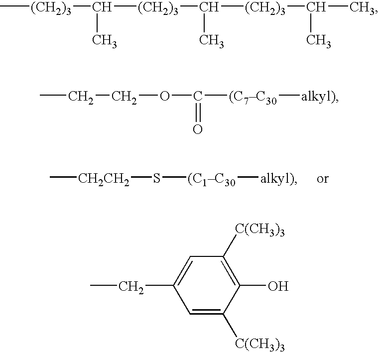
C[CH2CH2]S[(C1C30][alkyl)].C[(CH2)3]C(C)[(CH2)3]C([(CH2)3]C(C)C)C.CCCOC([(C7C30][alkyl)])=O.C1=C([C(CH3)3])C(O)=C([C(CH3)3])C=C1CC
